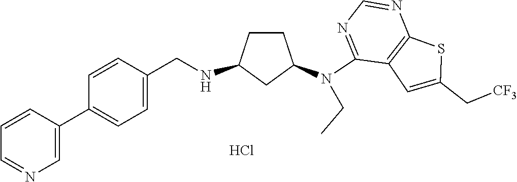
N(C1=NC=NC2=C1C=C(C[CF3])S2)(C1CCC(NCC2=CC=C(C3=CN=CC=C3)C=C2)C1)CC.Cl
